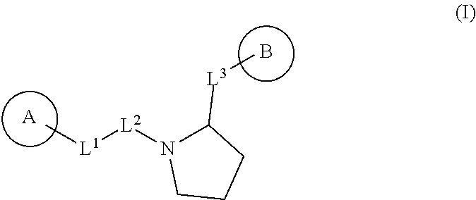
[L1]([L2]N1C([L3]C)CCC1)C.[A].B
